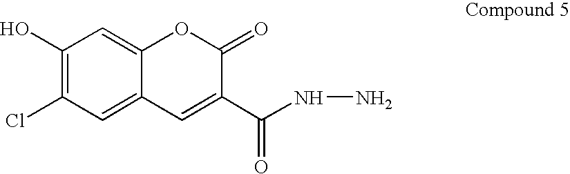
C1(O)=C(Cl)C=C2C(=C1)OC(=O)C(C(NN)=O)=C2
